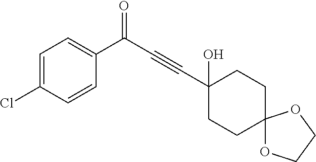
C1=C(Cl)C=CC(C(C#CC2(O)CCC3(CC2)OCCO3)=O)=C1
